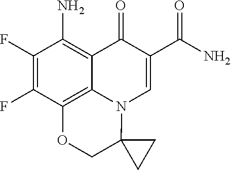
C1(F)=C(F)C2=C3C(=C1N)C(=O)C(C(N)=O)=CN3C1(CO2)CC1
